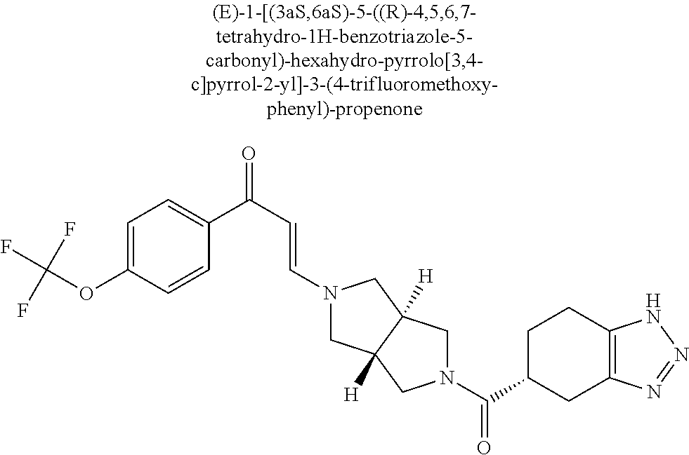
C1=C(OC(F)(F)F)C=CC(C(=O)C=CN2CC3([H])C([H])(C2)CN(C(=O)C2CC4=C(CC2)NN=N4)C3)=C1
